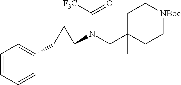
C1=CC=CC(C2C(N(CC3(C)CC[NBoc]CC3)C([F3C])=O)C2)=C1
